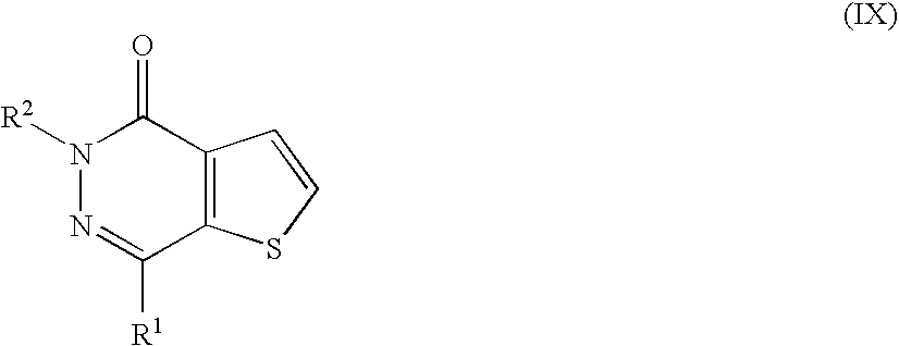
N1([R2])N=C([R1])C2=C(C1=O)C=CS2
